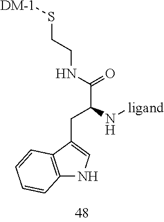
C(S[DM-1])CNC(C(N[ligand])CC1=CNC2=C1C=CC=C2)=O
